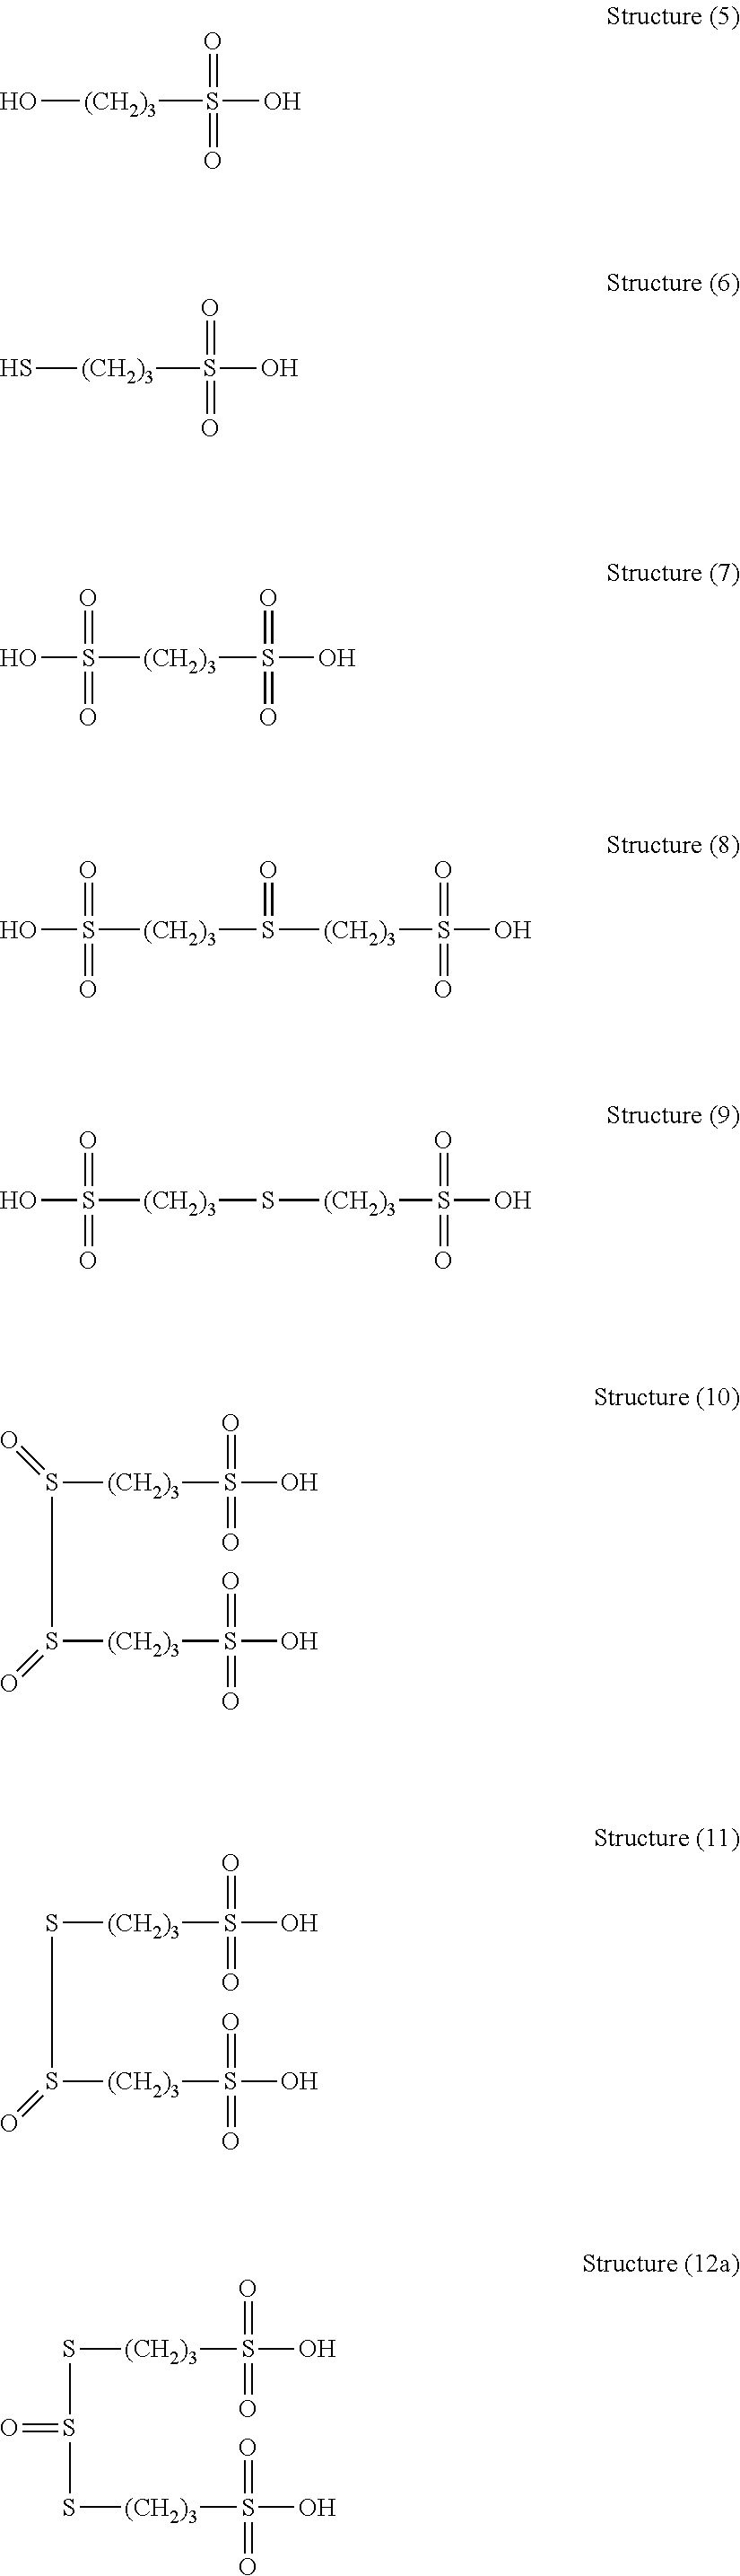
O[(CH2)3]S(O)(=O)=O.S[(CH2)3]S(O)(=O)=O.OS([(CH2)3]S(O)(=O)=O)(=O)=O.OS([(CH2)3]S([(CH2)3]S(O)(=O)=O)=O)(=O)=O.OS([(CH2)3]S[(CH2)3]S(O)(=O)=O)(=O)=O.S(S([(CH2)3]S(O)(=O)=O)=O)([(CH2)3]S(O)(=O)=O)=O.S(S([(CH2)3]S(O)(=O)=O)=O)[(CH2)3]S(O)(=O)=O.S([(CH2)3]S(O)(=O)=O)S(S[(CH2)3]S(O)(=O)=O)=O
